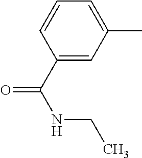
C1=C(C)C=C(C(=O)NCC)C=C1
